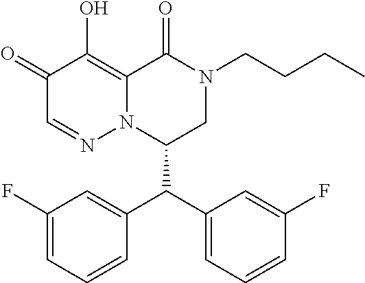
C1(F)=CC=CC(C(C2=CC=CC(F)=C2)C2CN(CCCC)C(=O)C3=C(O)C(=O)C=NN23)=C1
